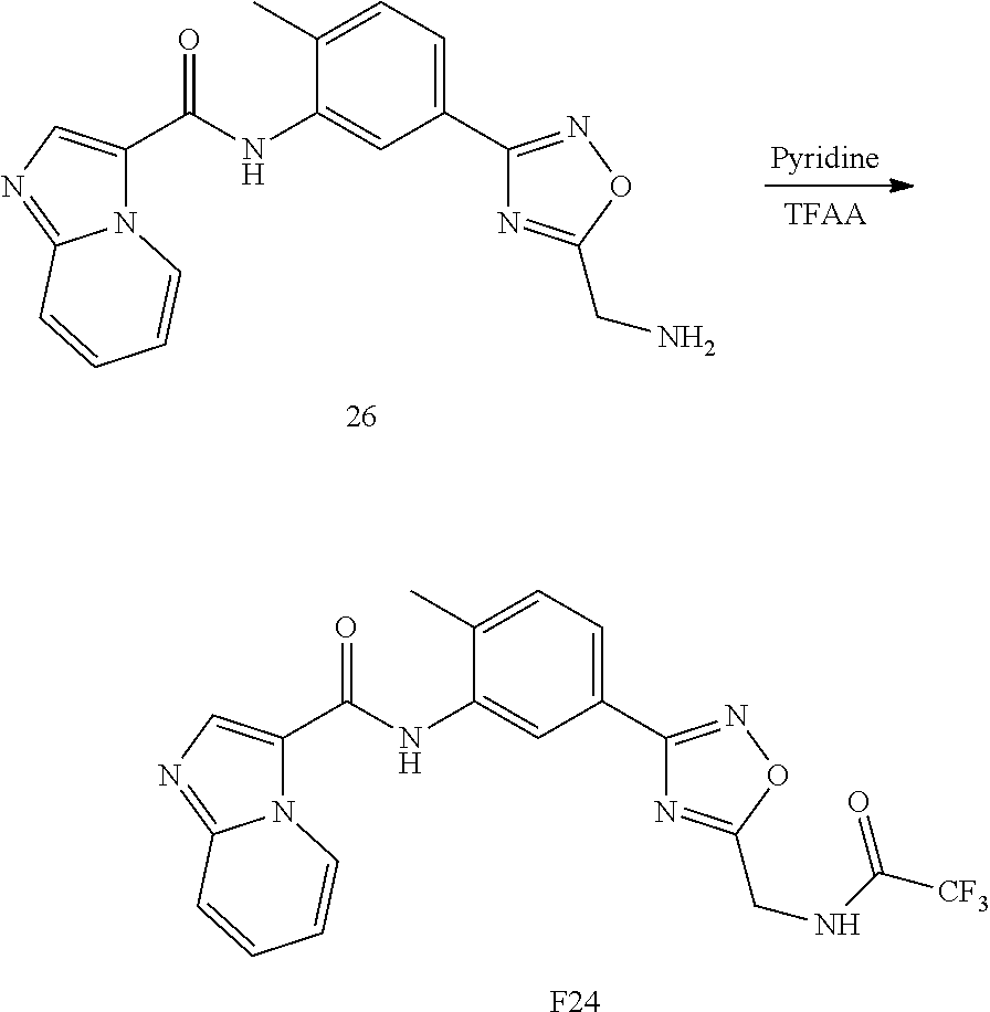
C1(C(NC2=CC(C3=NOC(CN)=N3)=CC=C2C)=O)=CN=C2N1C=CC=C2.[TFAA].C1(C(NC2=CC(C3=NOC(CNC(=O)[CF3])=N3)=CC=C2C)=O)=CN=C2N1C=CC=C2.[F24]
